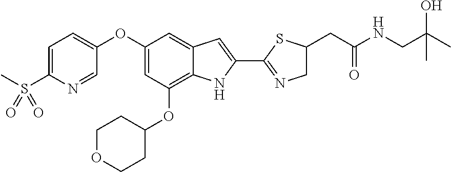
C1=C(S(C)(=O)=O)N=CC(OC2=CC(OC3CCOCC3)=C3C(=C2)C=C(C2=NCC(CC(NCC(C)(O)C)=O)S2)N3)=C1
